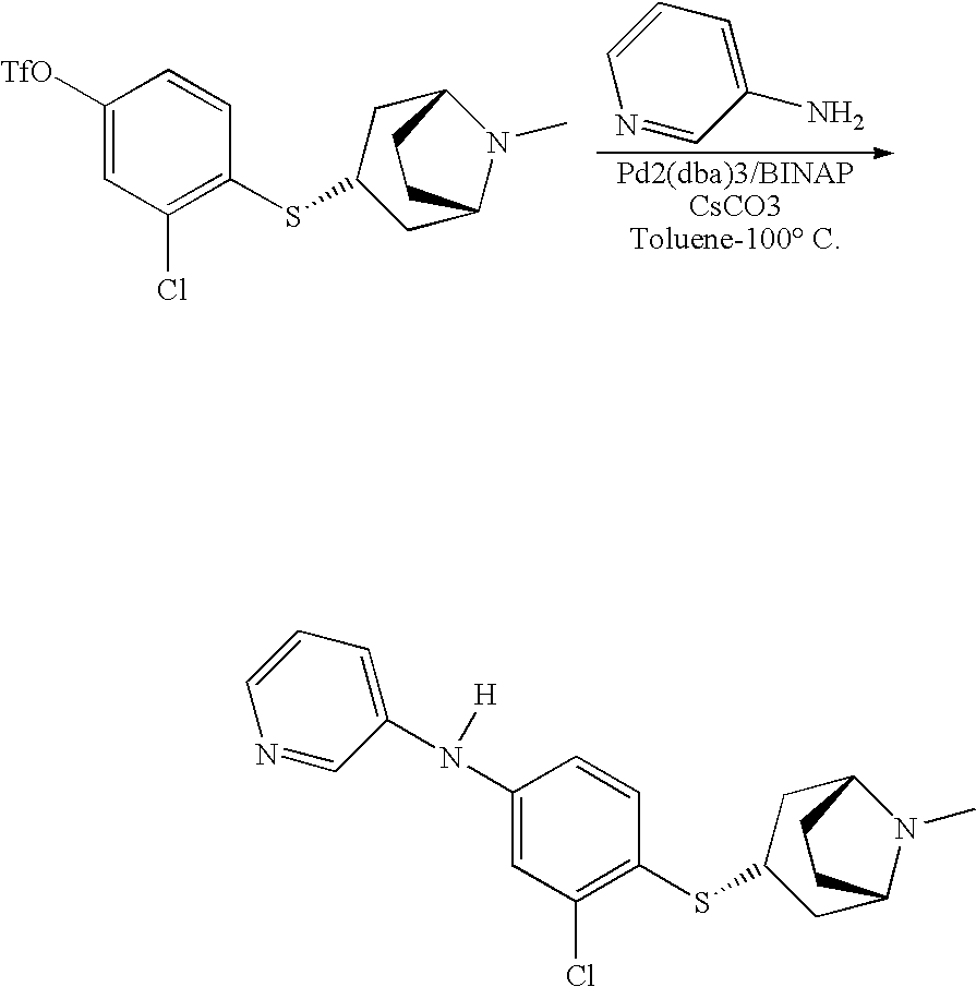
C1([TfO])=CC(Cl)=C(SC2CC3N(C)C(C2)CC3)C=C1.C1=CC=C(N)C=N1.N(C1=CC(Cl)=C(SC2CC3N(C)C(C2)CC3)C=C1)(C1=CC=CN=C1)[H]
